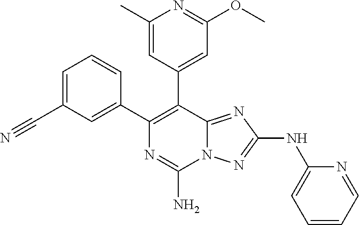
C1=C(C#N)C=C(C2=C(C3=CC(OC)=NC(C)=C3)C3=NC(NC4=CC=CC=N4)=NN3C(N)=N2)C=C1
